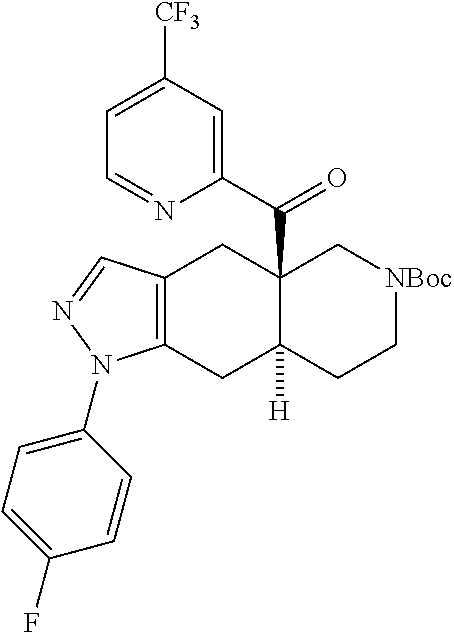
C1(N2C3=C(C=N2)CC2(C(C4=CC([CF3])=CC=N4)=O)C([H])(C3)CC[NBoc]C2)=CC=C(F)C=C1
